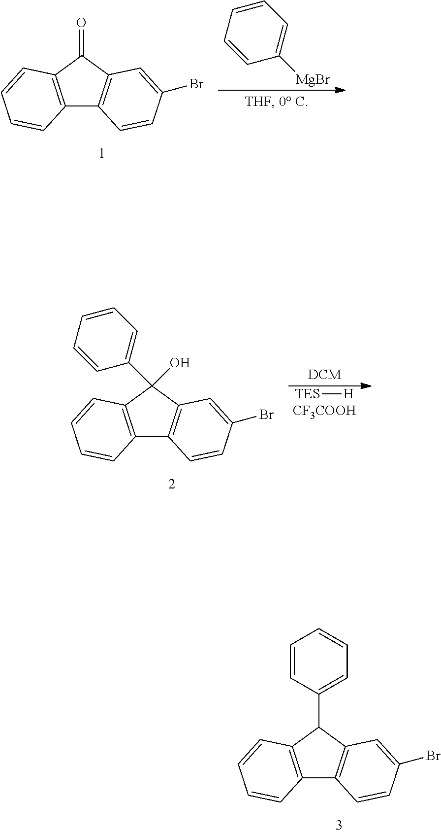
C1=CC=C([MgBr])C=C1.C12=C(C(=O)C3=C1C=CC(Br)=C3)C=CC=C2.[TES][H].[CF3COOH].C12=C(C(C3=CC=CC=C3)(O)C3=C1C=CC(Br)=C3)C=CC=C2.C12=C(C(C3=CC=CC=C3)C3=C1C=CC(Br)=C3)C=CC=C2
